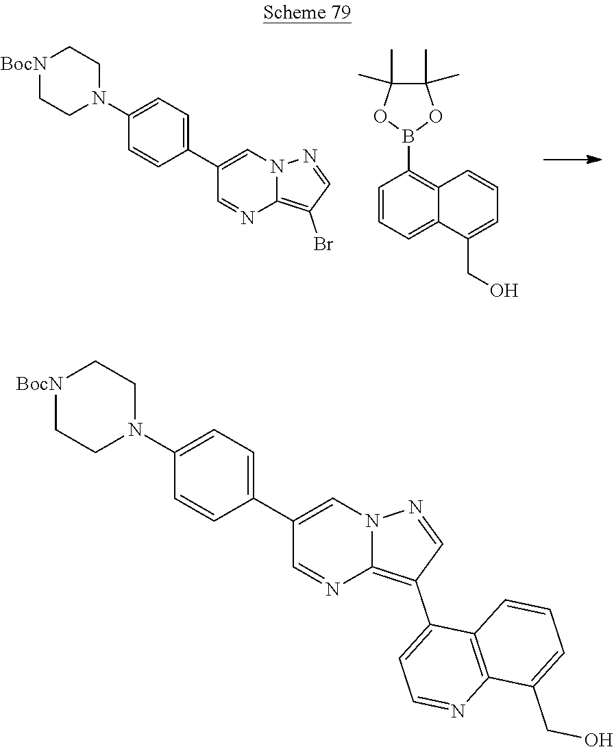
N1(C2=CC=C(C3=CN4C(=C(Br)C=N4)N=C3)C=C2)CC[BocN]CC1.C1=CC=C2C(=C1B1OC(C)(C)C(C)(C)O1)C=CC=C2CO.N1(C2=CC=C(C3=CN4C(=C(C5=CC=NC6=C5C=CC=C6CO)C=N4)N=C3)C=C2)CC[BocN]CC1
